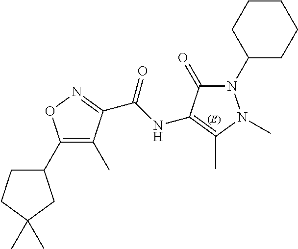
C1(C2CCC(C)(C)C2)=C(C)C(C(NC2=C(C)N(C)N(C3CCCCC3)C2=O)=O)=NO1
